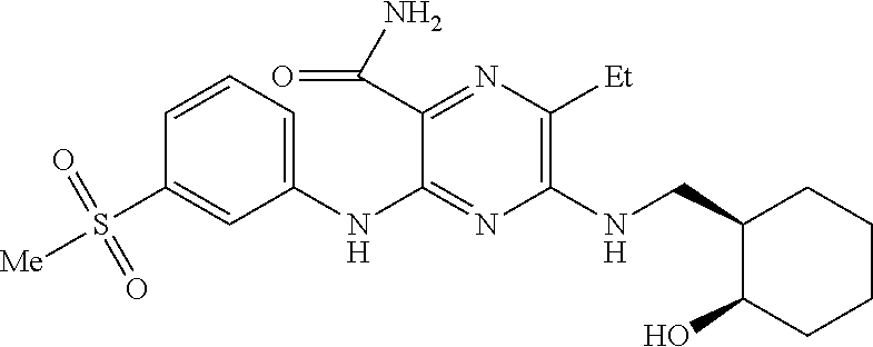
C1(NC2=NC(NCC3C(O)CCCC3)=C([Et])N=C2C(N)=O)=CC=CC(S([Me])(=O)=O)=C1
